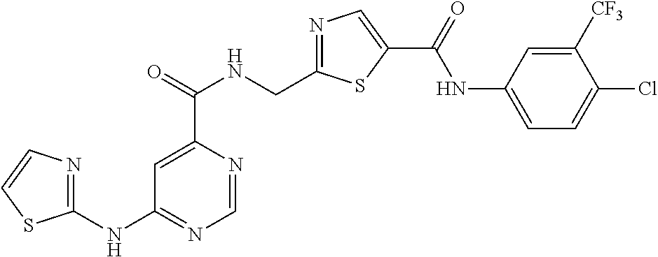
C1=NC(C(=O)NCC2=NC=C(C(=O)NC3=CC=C(Cl)C([CF3])=C3)S2)=CC(NC2=NC=CS2)=N1
